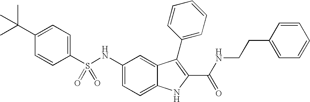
C1(C(C)(C)C)=CC=C(S(NC2=CC=C3C(=C2)C(C2=CC=CC=C2)=C(C(NCCC2=CC=CC=C2)=O)N3)(=O)=O)C=C1
